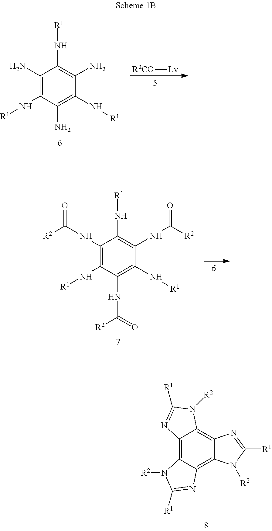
[R2]N1C2=C3C(=C4C(=C2N=C1[R1])N([R2])C([R1])=N4)N([R2])C([R1])=N3.C1(N)=C(N[R1])C(N)=C(N[R1])C(N)=C1N[R1].[R2CO][Lv].C1(NC([R2])=O)=C(N[R1])C(NC([R2])=O)=C(N[R1])C(NC([R2])=O)=C1N[R1]
